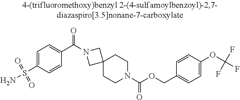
C1=C(S(N)(=O)=O)C=CC(C(=O)N2CC3(C2)CCN(C(OCC2=CC=C(OC(F)(F)F)C=C2)=O)CC3)=C1
